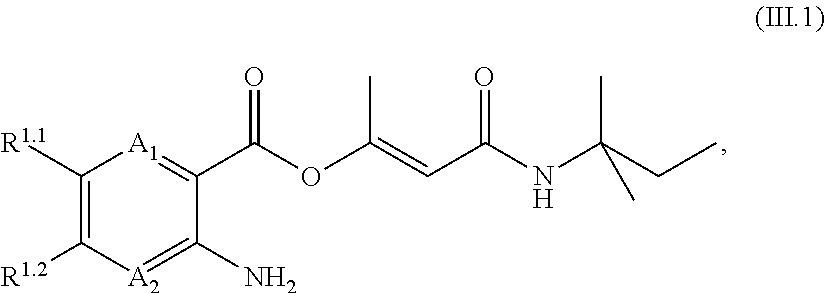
C1([R1.1])=C([R1.2])[A2]=C(N)C(C(OC(=CC(NC(CC)(C)C)=O)C)=O)=[A1]1
